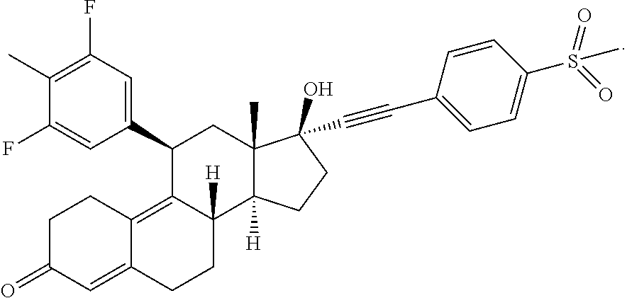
C1=C(F)C(C)=C(F)C=C1C1CC2(C)C([H])(C3([H])CCC4=CC(=O)CCC4=C13)CCC2(O)C#CC1=CC=C(S(=O)(=O)C)C=C1
